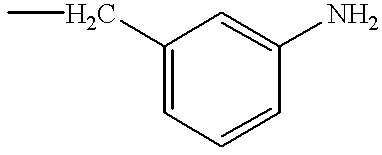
C1(CC)=CC=CC(N)=C1
